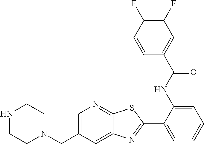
C1=C(CN2CCNCC2)C=C2C(=N1)SC(C1=CC=CC=C1NC(C1=CC(F)=C(F)C=C1)=O)=N2
